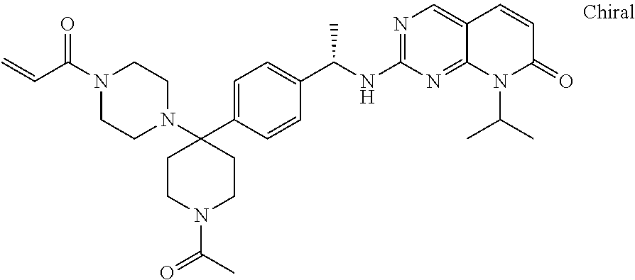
N1(C2(C3=CC=C(C(NC4=NC=C5C(=N4)N(C(C)C)C(=O)C=C5)C)C=C3)CCN(C(C)=O)CC2)CCN(C(C=C)=O)CC1
